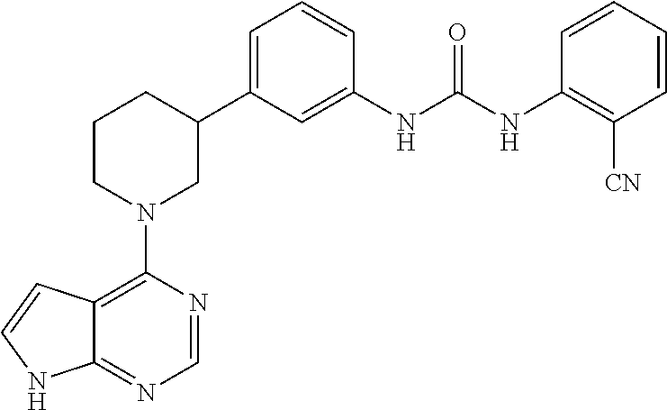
C12=C(N3CC(C4=CC=CC(NC(NC5=C([CN])C=CC=C5)=O)=C4)CCC3)N=CN=C1NC=C2
